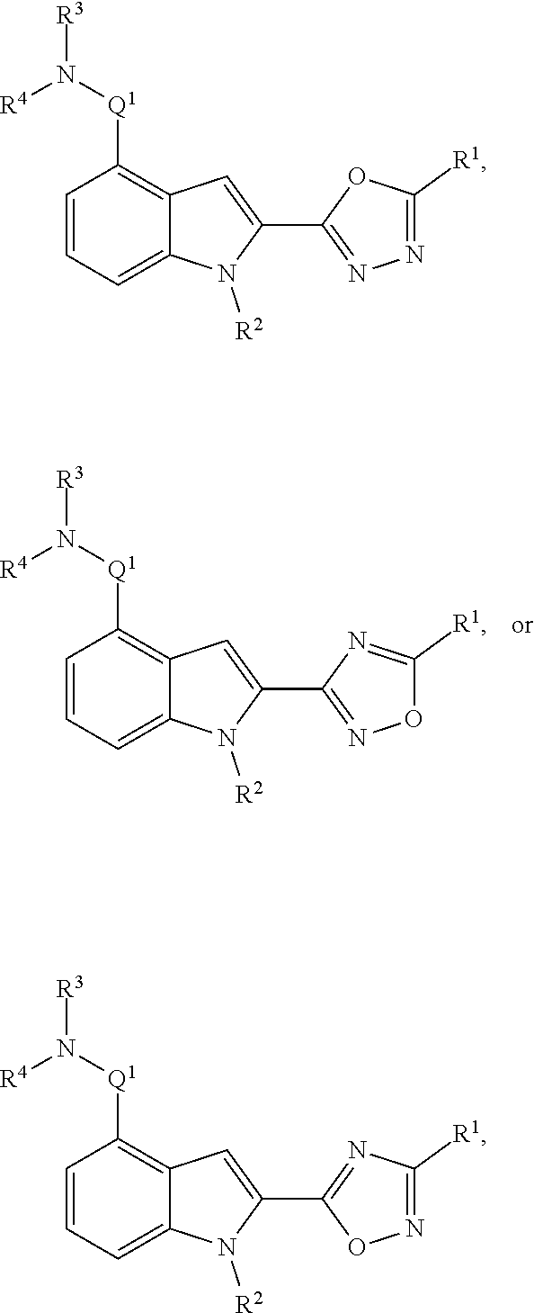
C1=CC=C2C(=C1[Q1]N([R3])[R4])C=C(C1=NN=C([R1])O1)N2[R2].C1=CC=C2C(=C1[Q1]N([R3])[R4])C=C(C1=NC([R1])=NO1)N2[R2].C1=CC=C2C(=C1[Q1]N([R3])[R4])C=C(C1=NOC([R1])=N1)N2[R2]
